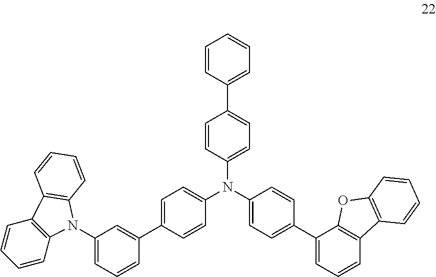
C1=C(C2=CC(N3C4=C(C=CC=C4)C4=C3C=CC=C4)=CC=C2)C=CC(N(C2=CC=C(C3=CC=CC4=C3OC3=C4C=CC=C3)C=C2)C2=CC=C(C3=CC=CC=C3)C=C2)=C1
